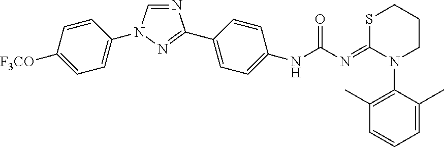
N1=CN(C2=CC=C([F3CO])C=C2)N=C1C1=CC=C(NC(=O)N=C2N(C3=C(C)C=CC=C3C)CCCS2)C=C1
